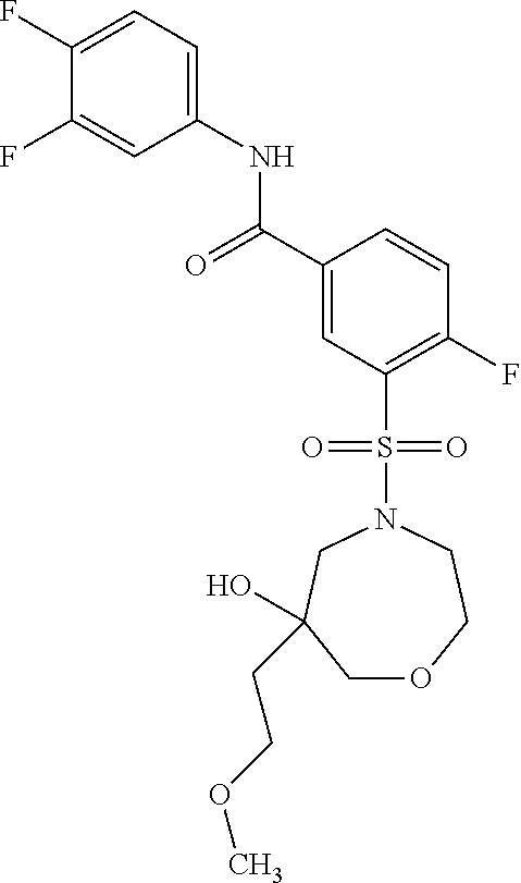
C1(F)=CC=C(NC(C2=CC(S(=O)(=O)N3CC(O)(CCOC)COCC3)=C(F)C=C2)=O)C=C1F
